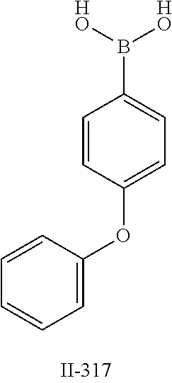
C1=CC(OC2=CC=CC=C2)=CC=C1B([HO])[HO]
